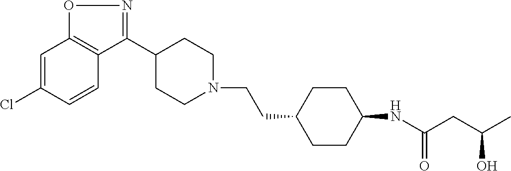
C1=C(Cl)C=CC2=C1ON=C2C1CCN(CCC2CCC(NC(=O)CC(O)C)CC2)CC1
